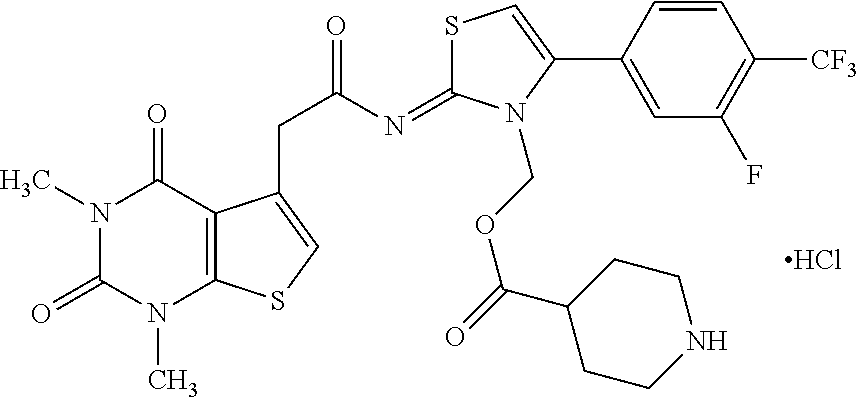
S1C(=NC(=O)CC2=CSC3=C2C(=O)N(C)C(=O)N3C)N(COC(=O)C2CCNCC2)C(C2=CC(F)=C([CF3])C=C2)=C1.Cl
